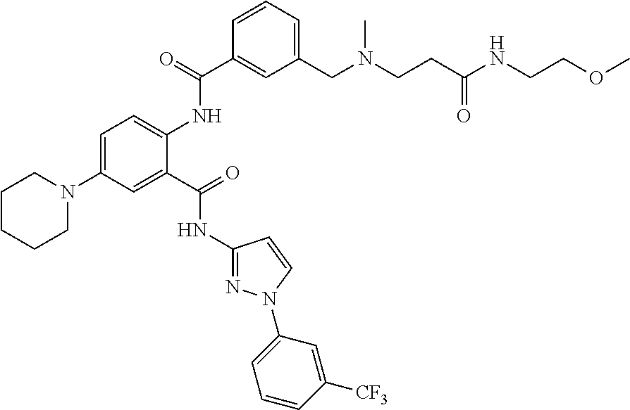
C1=C(N2CCCCC2)C=C(C(=O)NC2=NN(C3=CC=CC([CF3])=C3)C=C2)C(NC(C2=CC(CN(CCC(NCCOC)=O)C)=CC=C2)=O)=C1
